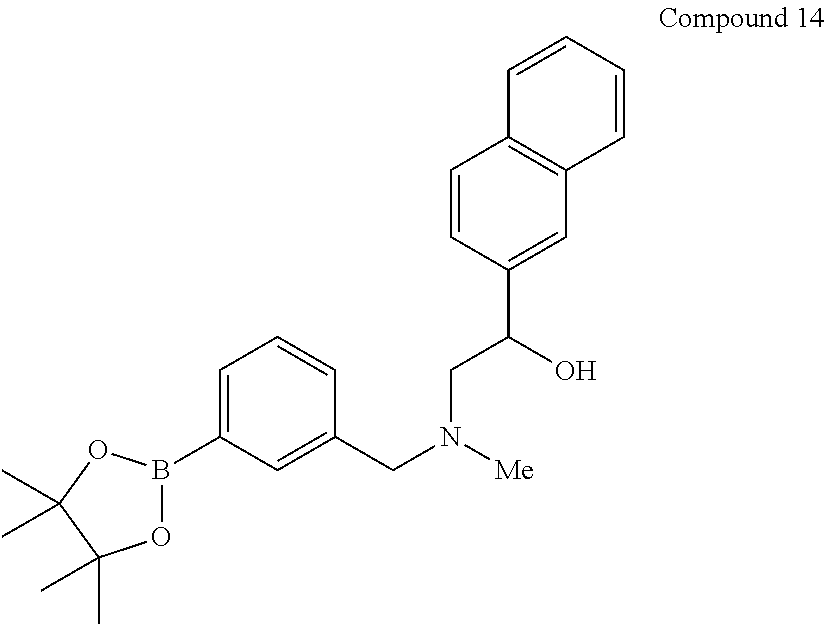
C1=CC(C(O)CN(CC2=CC(B3OC(C)(C)C(C)(C)O3)=CC=C2)[Me])=CC2=C1C=CC=C2
